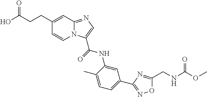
N12C(=NC=C1C(=O)NC1=CC(C3=NOC(CNC(OC)=O)=N3)=CC=C1C)C=C(CCC(O)=O)C=C2
